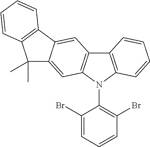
C12=C(N(C3=C(Br)C=CC=C3Br)C3=C1C=C1C(=C3)C(C)(C)C3=C1C=CC=C3)C=CC=C2
